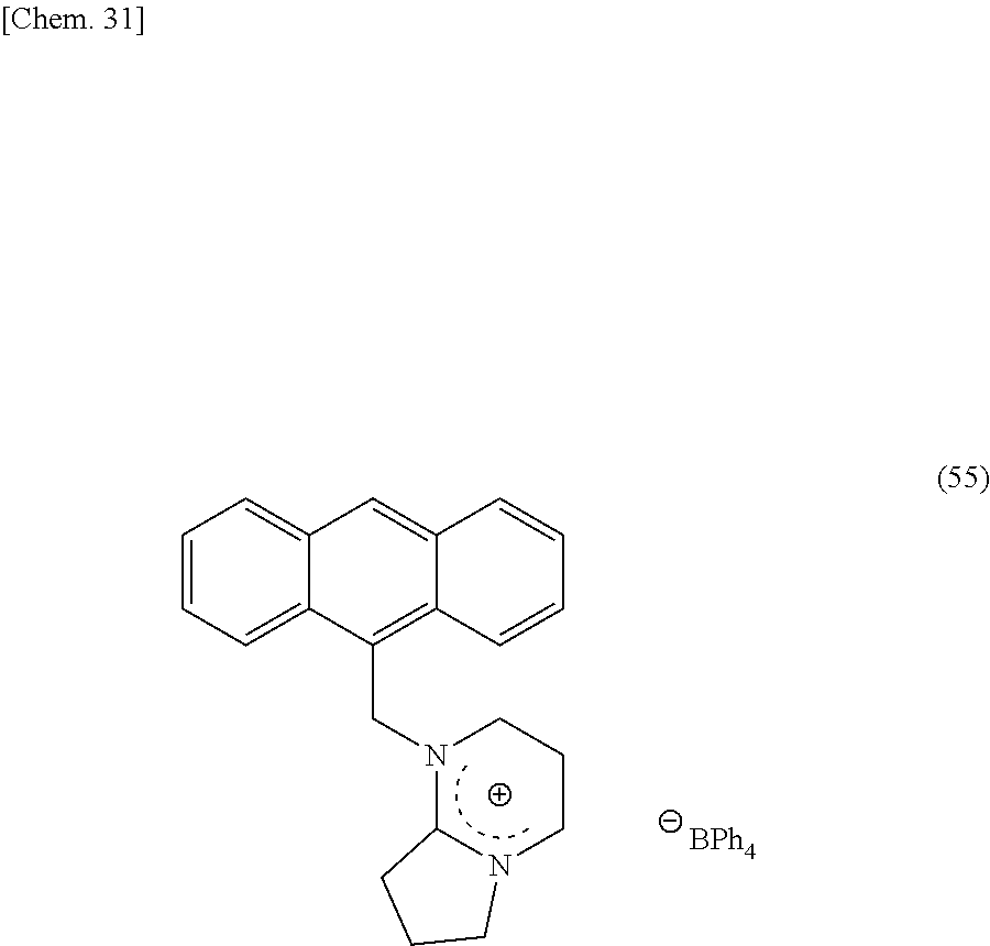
[BPh4].C1=CC=C2C(=C1)C=C1C(=C2CN2C3N(CCC2)CCC3)C=CC=C1
